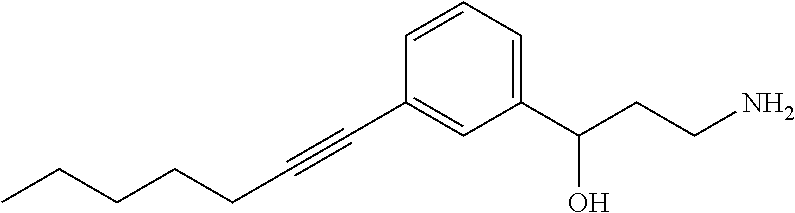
C(C#CC1=CC(C(CCN)O)=CC=C1)CCCC
